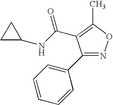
C1(C2=NOC(C)=C2C(NC2CC2)=O)=CC=CC=C1
